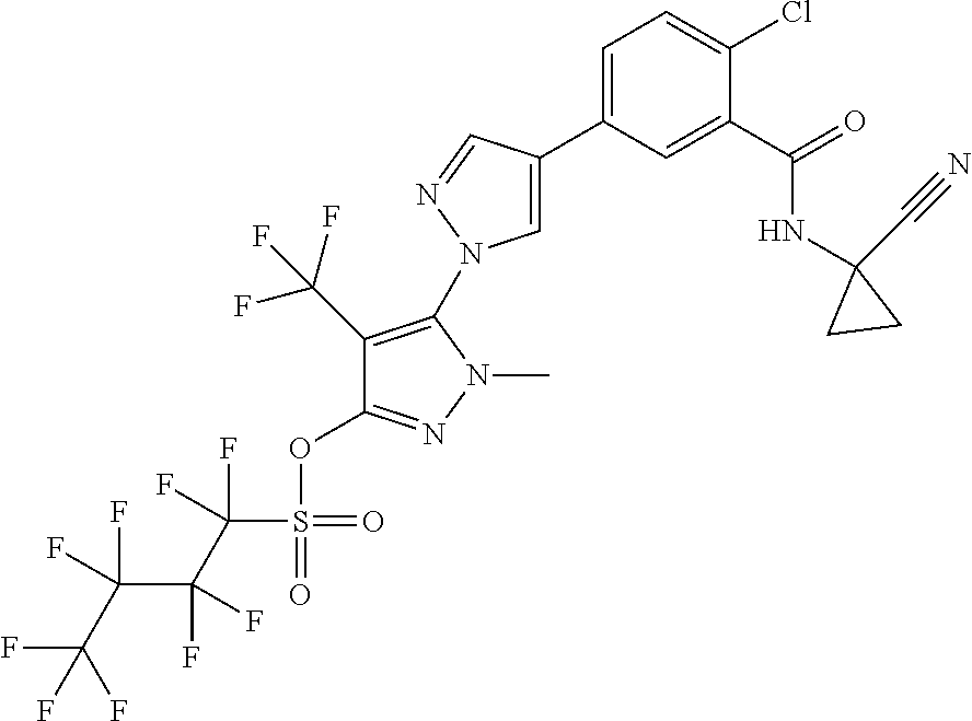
C1=C(C2=CN(C3=C(C(F)(F)F)C(OS(=O)(=O)C(F)(F)C(C(C(F)(F)F)(F)F)(F)F)=NN3C)N=C2)C=C(C(=O)NC2(C#N)CC2)C(Cl)=C1
